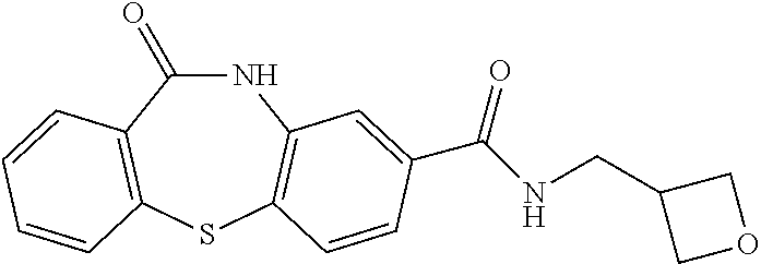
N1C(=O)C2=C(SC3=C1C=C(C(NCC1COC1)=O)C=C3)C=CC=C2
